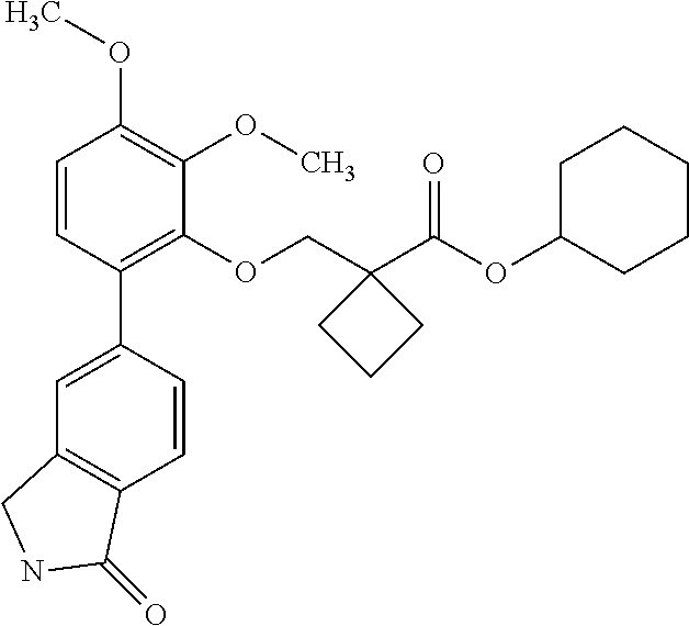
C1=CC(C2=CC3=C(C=C2)C(=O)NC3)=C(OCC2(C(OC3CCCCC3)=O)CCC2)C(OC)=C1OC
